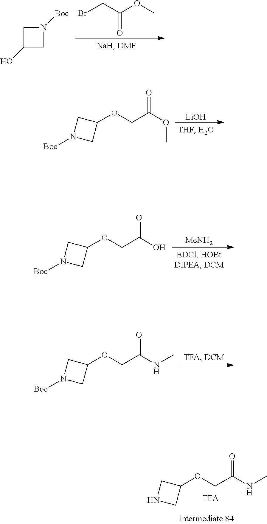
C1(O)CN([Boc])C1.C(=O)(OC)CBr.C1(OCC(OC)=O)CN([Boc])C1.[LiOH].C1(OCC(O)=O)CN([Boc])C1.[MeNH2].C1(OCC(NC)=O)CN([Boc])C1.C1(OCC(NC)=O)CNC1
